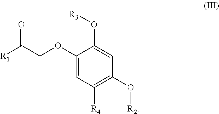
C1(OCC([R1])=O)=CC([R4])=C(O[R2])C=C1O[R3]
